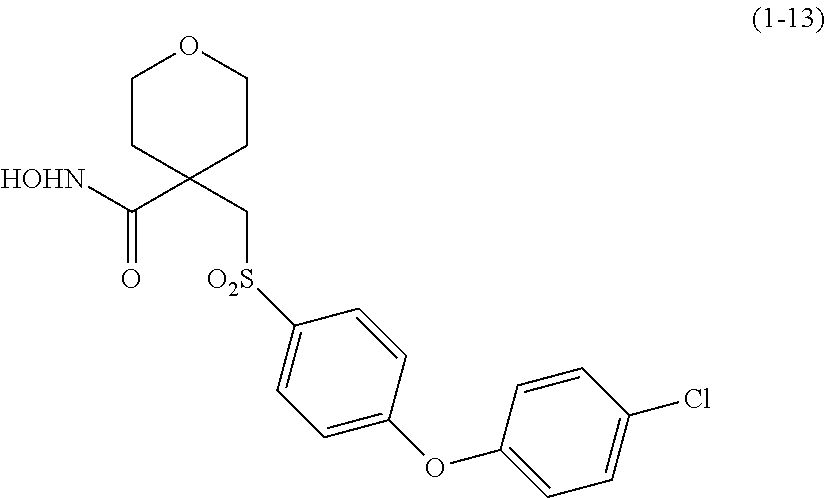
C1CC(C[O2S]C2=CC=C(OC3=CC=C(Cl)C=C3)C=C2)(C(=O)[HOHN])CCO1
